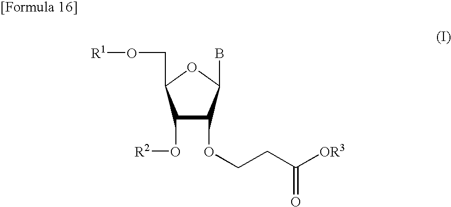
C1(O[R2])C(OCCC([OR3])=O)C(B)OC1CO[R1]
